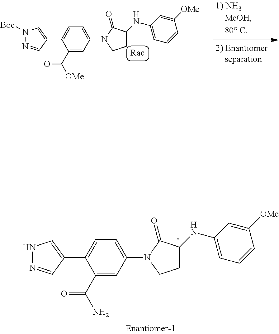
C1C(NC2=CC=CC([OMe])=C2)C(=O)N(C2=CC=C(C3=CN([Boc])N=C3)C(C([OMe])=O)=C2)C1.C1C(NC2=CC=CC([OMe])=C2)C(=O)N(C2=CC=C(C3=CNN=C3)C(C(N)=O)=C2)C1
